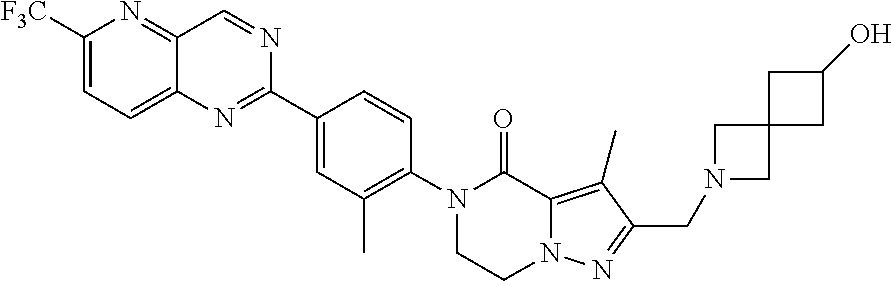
C12=C(C)C(CN3CC4(C3)CC(O)C4)=NN1CCN(C1=C(C)C=C(C3=NC4=CC=C([F3C])N=C4C=N3)C=C1)C2=O
